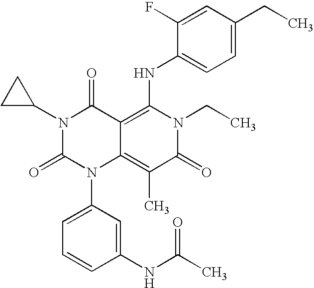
C1(NC(C)=O)=CC(N2C3=C(C)C(=O)N(CC)C(NC4=CC=C(CC)C=C4F)=C3C(=O)N(C3CC3)C2=O)=CC=C1
